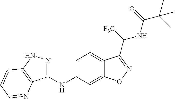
C1=C(NC2=NNC3=C2N=CC=C3)C=C2C(=C1)C(C(NC(C(C)(C)C)=O)[F3C])=NO2
